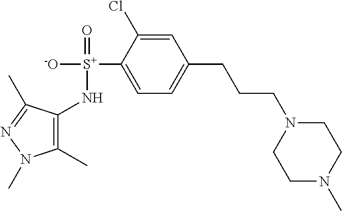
C1(N[S+]([-O])(=O)C2=CC=C(CCCN3CCN(C)CC3)C=C2Cl)=C(C)N(C)N=C1C
